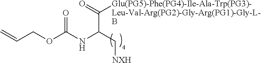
C=CCOC(NC(C[NXH])C(=O)[Glu(PG5)-Phe(PG4)-Ile-Ala-Trp(PG3)-Leu-Val-Arg(PG2)-Gly-Arg(PG1)-Gly-L-B])=O
